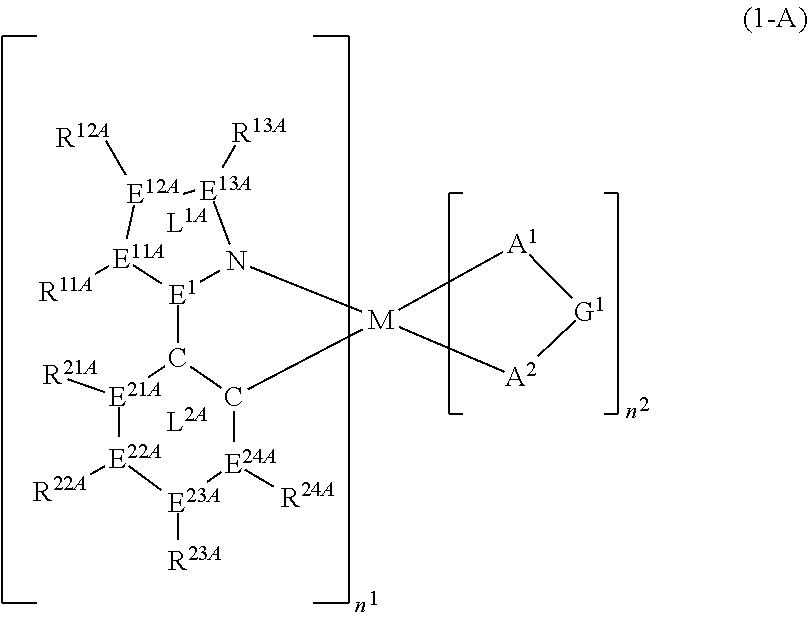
C12[M]3([A1][G1][A2]3)N3[E1](C1[E21A]([R21A])[E22A]([R22A])[E23A]([R23A])[E24A]2[R24A])[E11A]([R11A])[E12A]([R12A])[E13A]3[R13A]
